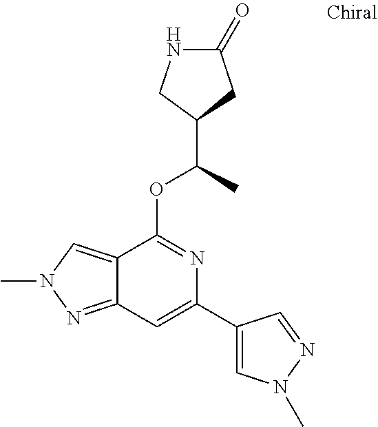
N1C(=O)CC(C(C)OC2=NC(C3=CN(C)N=C3)=CC3=NN(C)C=C23)C1
